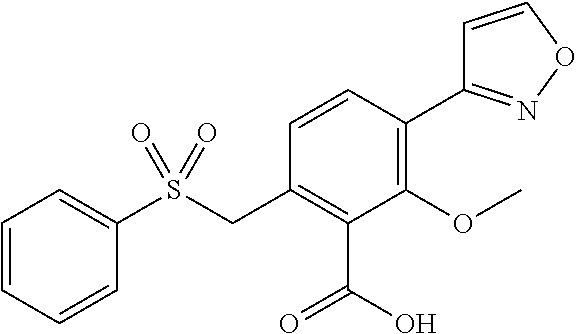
C1=CC=CC(S(CC2=C(C(O)=O)C(OC)=C(C3=NOC=C3)C=C2)(=O)=O)=C1
